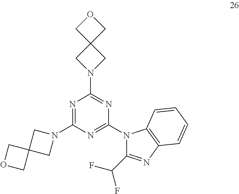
N1=C(N2CC3(C2)COC3)N=C(N2C(C(F)F)=NC3=C2C=CC=C3)N=C1N1CC2(C1)COC2
